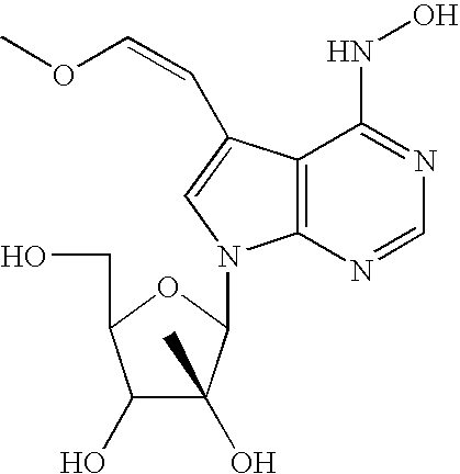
C1(O)C(O)(C)C(N2C3=C(C(NO)=NC=N3)C(C=COC)=C2)OC1CO
